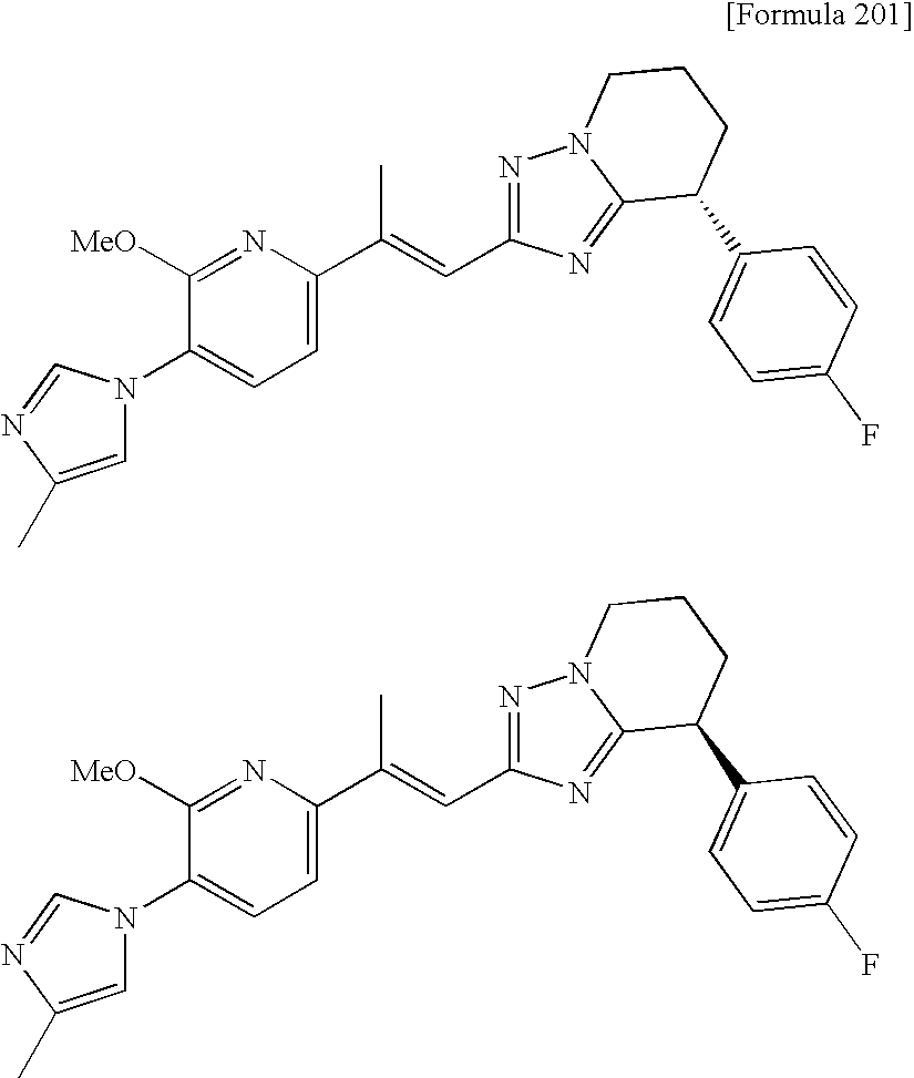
N1(C2=CC=C(C(=CC3=NN4C(=N3)C(C3=CC=C(F)C=C3)CCC4)C)N=C2[MeO])C=C(C)N=C1.N1(C2=CC=C(C(=CC3=NN4C(=N3)C(C3=CC=C(F)C=C3)CCC4)C)N=C2[MeO])C=C(C)N=C1
